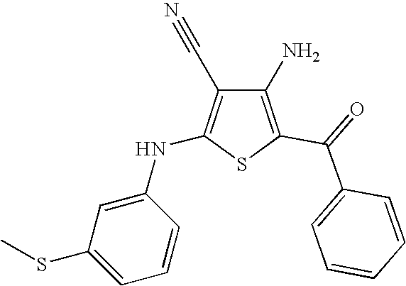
C1(N)=C(C(=O)C2=CC=CC=C2)SC(NC2=CC(SC)=CC=C2)=C1C#N
